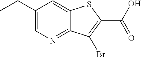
C1(CC)=CN=C2C(=C1)SC(C(O)=O)=C2Br
